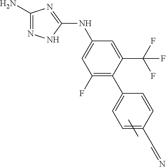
C1(N)=NNC(NC2=CC(F)=C(C3=CC=C(C=N)C=C3)C(C(F)(F)F)=C2)=N1
